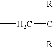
CCC([R])[R]
